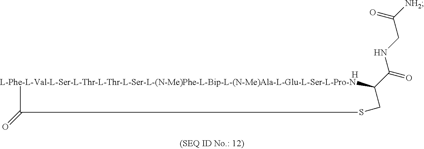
[L-Phe-L-Val-L-Ser-L-Thr-L-Thr-L-Ser-L-(N-Me)Phe-L-Bip-L-(N-Me)Ala-L-Glu-L-Ser-L-Pro-N]1C(C(=O)NCC([NH2])=O)CSC1=O.[H]
